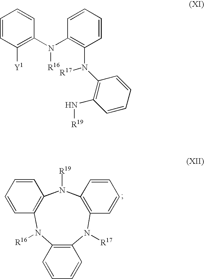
C12=C(N([R16])C3=C(N([R19])C4=C(N1[R17])C=CC=C4)C=CC=C3)C=CC=C2.C1=CC([Y1])=C(N(C2=C(N(C3=C(N[R19])C=CC=C3)[R17])C=CC=C2)[R16])C=C1
